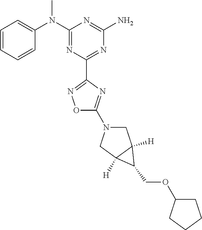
C1=CC=CC(N(C2=NC(C3=NOC(N4CC5([H])C([H])(C4)C5COC4CCCC4)=N3)=NC(N)=N2)C)=C1
